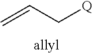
C=CC[Q]
